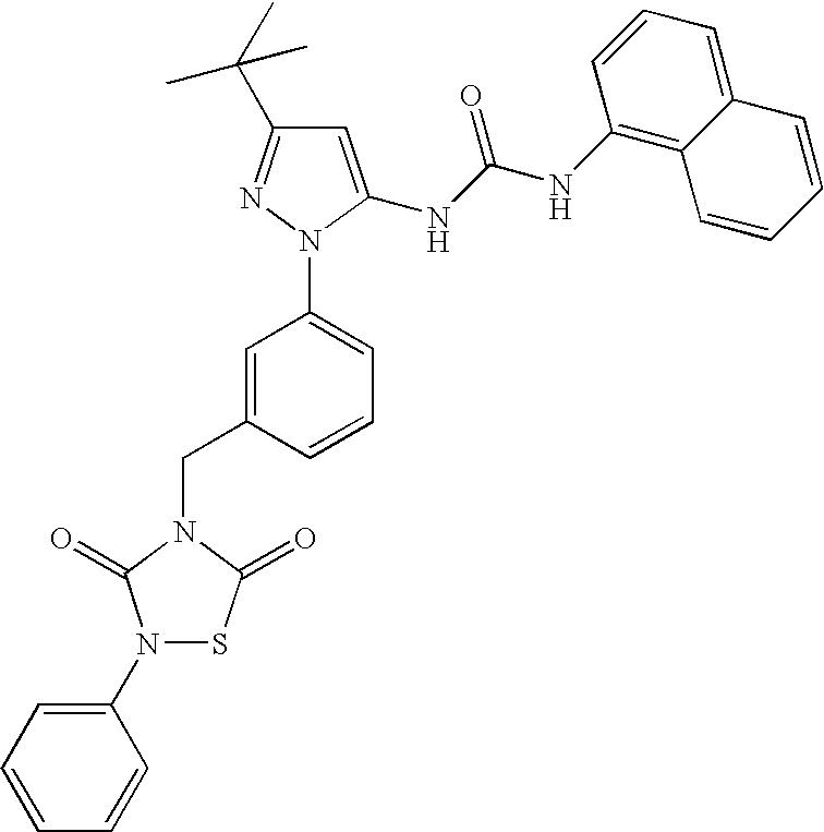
C1=C(NC(NC2=C3C(=CC=C2)C=CC=C3)=O)N(C2=CC=CC(CN3C(=O)N(C4=CC=CC=C4)SC3=O)=C2)N=C1C(C)(C)C
